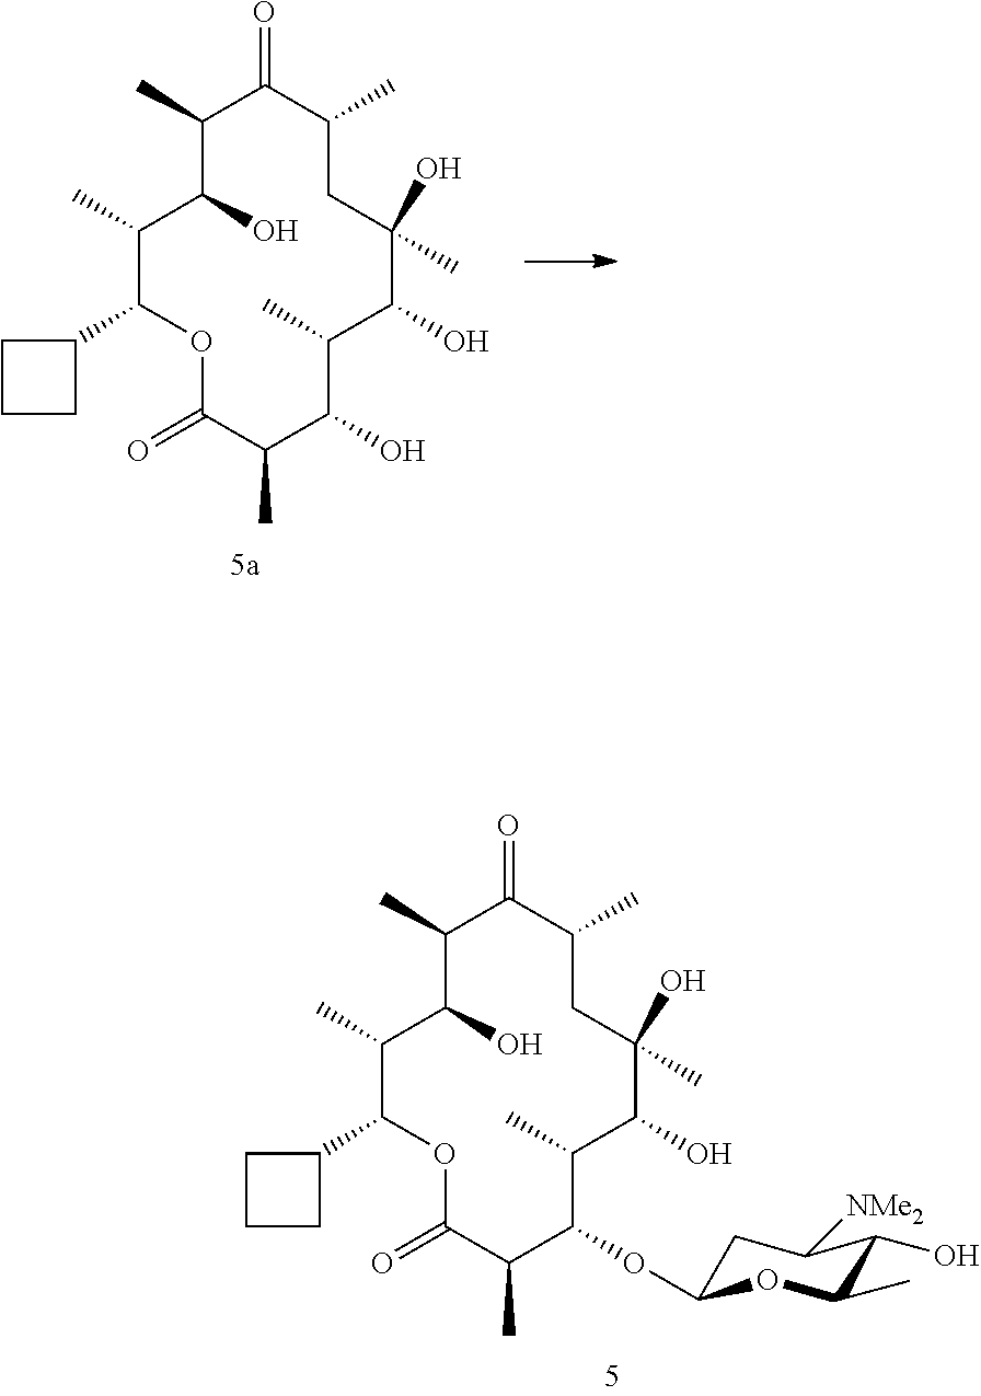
C1(C)C(C2CCC2)OC(=O)C(C)C(O)C(C)C(O)C(O)(C)CC(C)C(=O)C(C)C1O.C1C(OC2C(C)C(O)C(O)(C)CC(C)C(=O)C(C)C(O)C(C)C(C3CCC3)OC(=O)C2C)OC(C)C(O)C1[NMe2]
